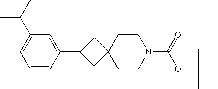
C1=CC(C2CC3(C2)CCN(C(=O)OC(C)(C)C)CC3)=CC(C(C)C)=C1
